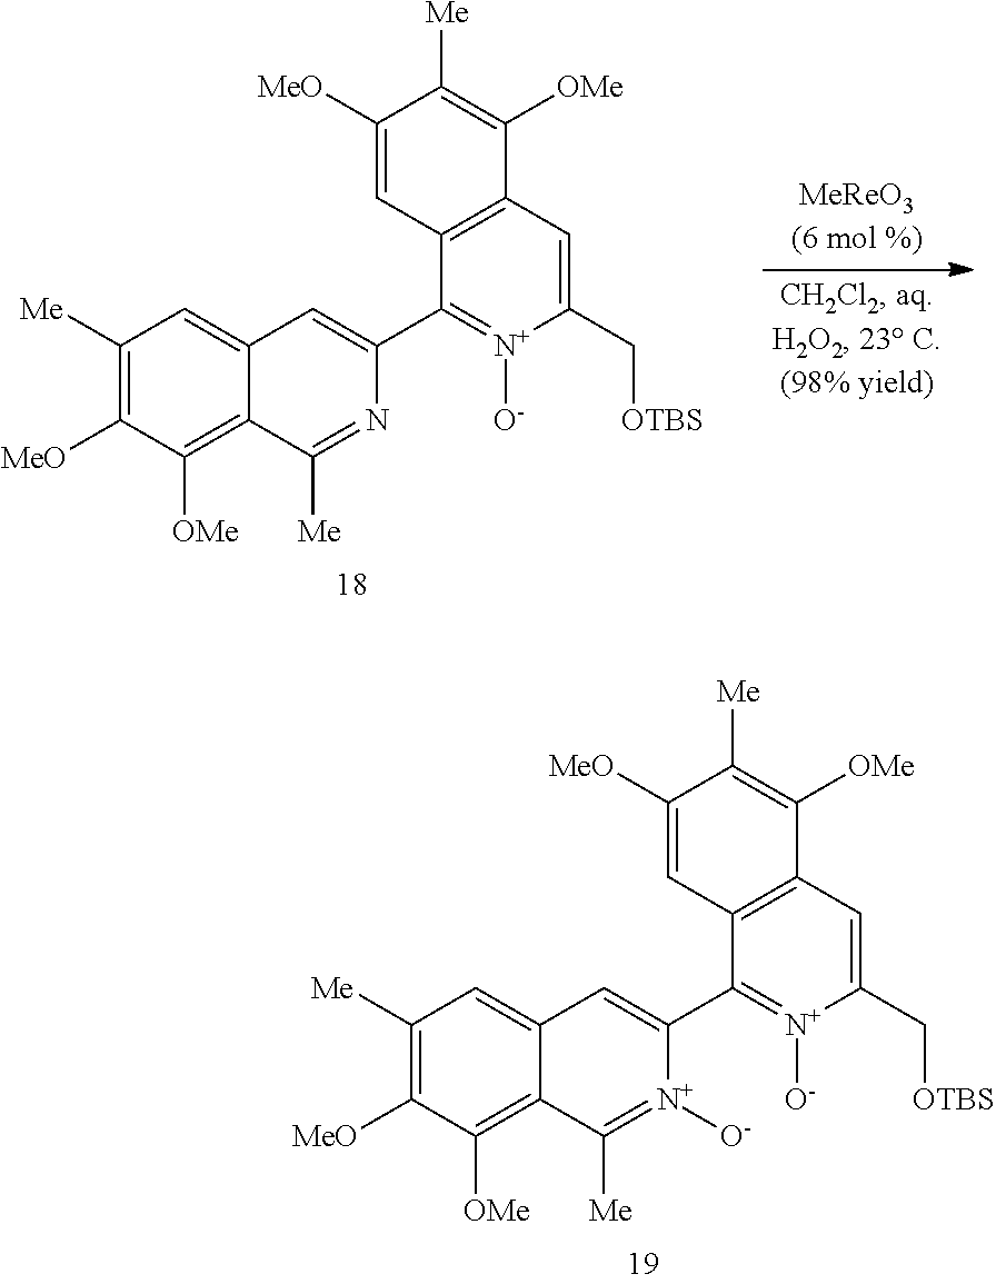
C1([Me])=C([MeO])C([OMe])=C2C(=C1)C=C(C1=[N+]([O-])C(C[OTBS])=CC3=C1C=C([MeO])C([Me])=C3[OMe])N=C2[Me].C1([Me])=C([MeO])C([OMe])=C2C(=C1)C=C(C1=[N+]([O-])C(C[OTBS])=CC3=C1C=C([MeO])C([Me])=C3[OMe])[N+]([O-])=C2[Me]
